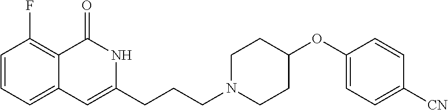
C1=CC=C2C(=C1F)C(=O)NC(CCCN1CCC(OC3=CC=C([CN])C=C3)CC1)=C2
